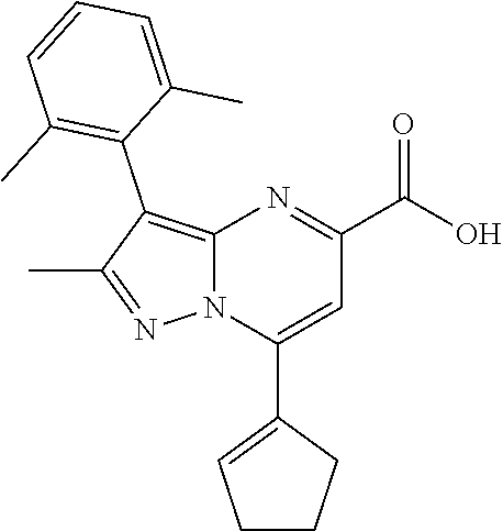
C12=C(C3=C(C)C=CC=C3C)C(C)=NN1C(C1=CCCC1)=CC(C(O)=O)=N2
